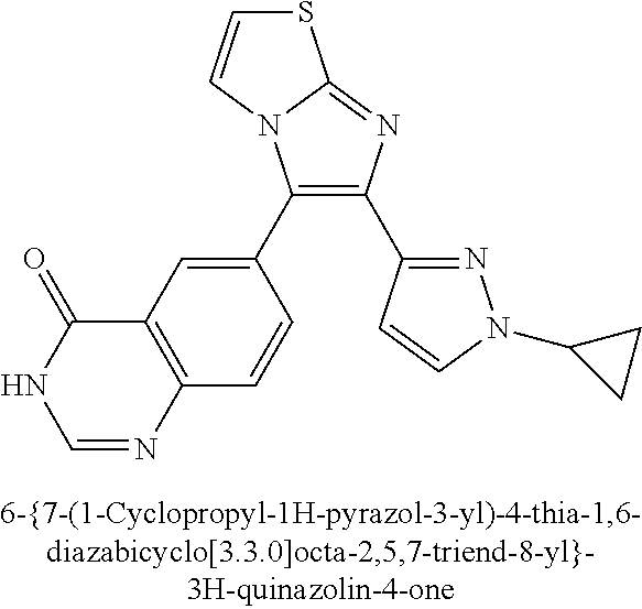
C1(C2=CC3=C(C=C2)N=CNC3=O)=C(C2=NN(C3CC3)C=C2)N=C2N1C=CS2
